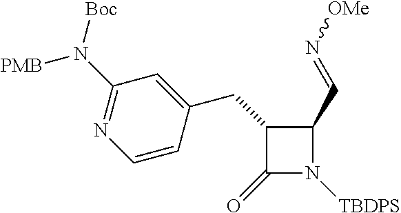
C1(=O)N([TBDPS])C(C=N[OMe])C1CC1=CC(N([Boc])[PMB])=NC=C1
